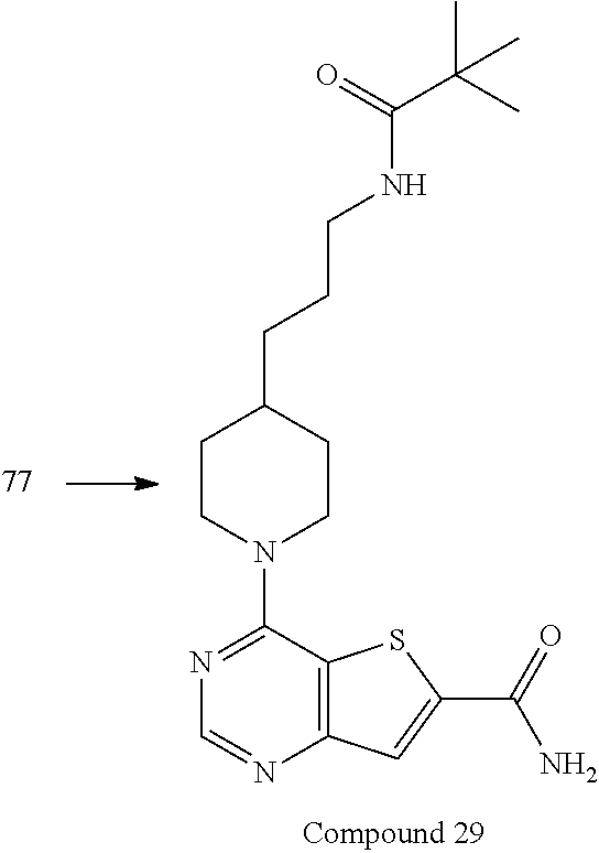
N1=C(N2CCC(CCCNC(=O)C(C)(C)C)CC2)C2=C(N=C1)C=C(C(=O)N)S2
